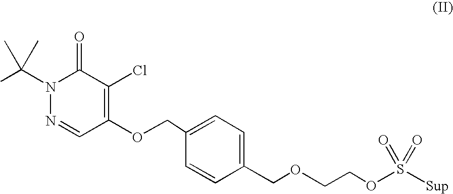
CC(N1C(=O)C(Cl)=C(OCC2=CC=C(COCCOS([Sup])(=O)=O)C=C2)C=N1)(C)C
